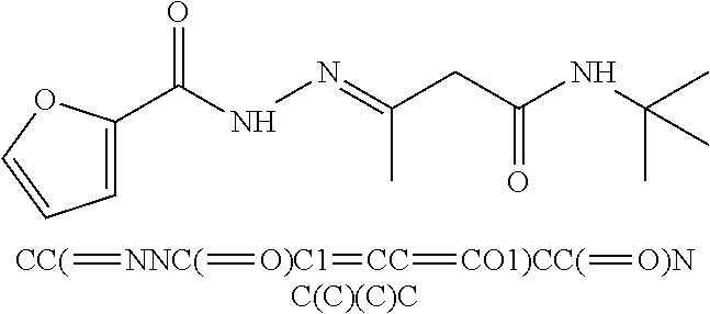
C1=C(C(NN=C(CC(NC(C)(C)C)=O)C)=O)OC=C1.[CC(]=[NNC(]=[O)C1]=[CC]=[CO1)CC(]=[O)N].[C(C)(C)C]
